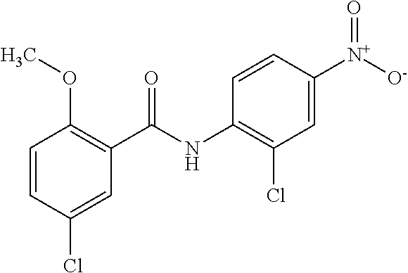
C1=CC(Cl)=CC(C(=O)NC2=C(Cl)C=C([N+](=O)[O-])C=C2)=C1OC
